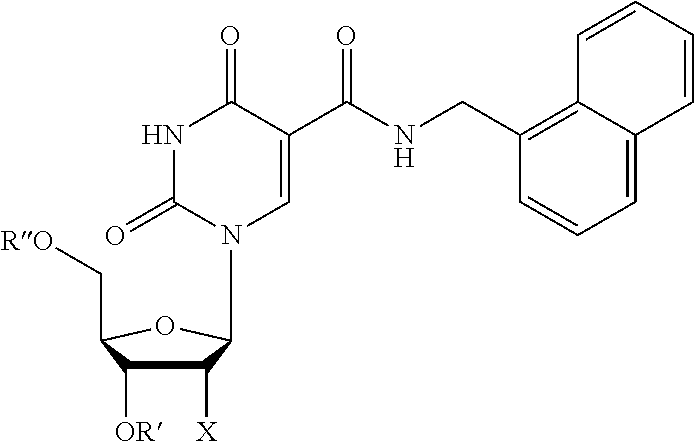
N1C(=O)N(C2C([X])C([OR])C(C[RO])O2)C=C(C(NCC2=C3C(=CC=C2)C=CC=C3)=O)C1=O
